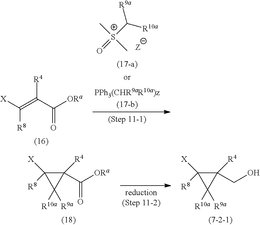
C(=C(C([ORa])=O)[R4])([X])[R8].C([R9a])([S+](=O)(C)C)[R10a].C([ORa])(=O)C1([R4])C([X])([R8])C1([R10a])[R9a].C(O)C1([R4])C([X])([R8])C1([R10a])[R9a]
